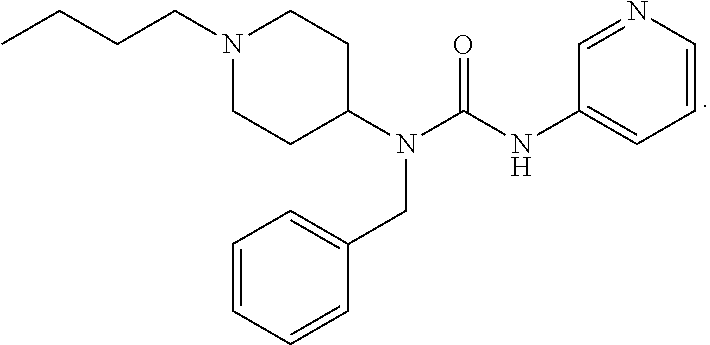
N1(CCCC)CCC(N(C(NC2=CC=CN=C2)=O)CC2=CC=CC=C2)CC1
